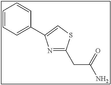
C1=CC=C(C2=CSC(CC(N)=O)=N2)C=C1
